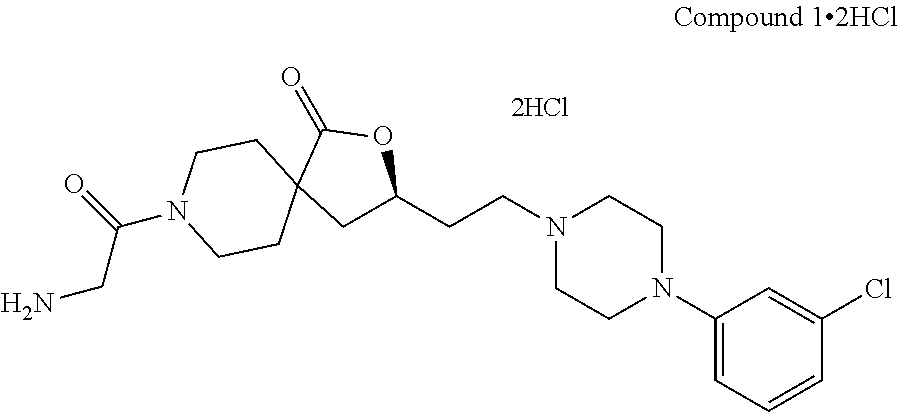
N1(CCC2CC3(C(=O)O2)CCN(C(CN)=O)CC3)CCN(C2=CC=CC(Cl)=C2)CC1
